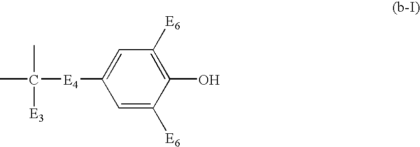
CC(C)([E3])[E4]C1=CC([E6])=C(O)C([E6])=C1
